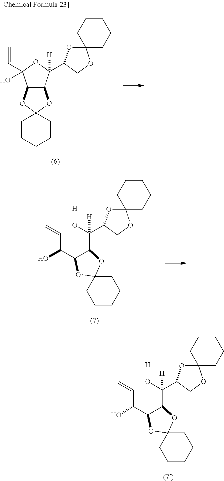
C12C(C([H])(C3OC4(OC3)CCCCC4)OC1(C=C)O)OC1(O2)CCCCC1.C(C(C1C(C(O[H])(C2OC3(OC2)CCCCC3)[H])OC2(O1)CCCCC2)O)=C.C(C(C1C(C(O[H])(C2OC3(OC2)CCCCC3)[H])OC2(O1)CCCCC2)O)=C
